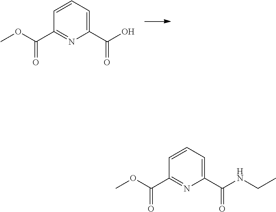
C1=CC=C(C(=O)O)N=C1C(=O)OC.C1=CC=C(C(=O)NCC)N=C1C(=O)OC
